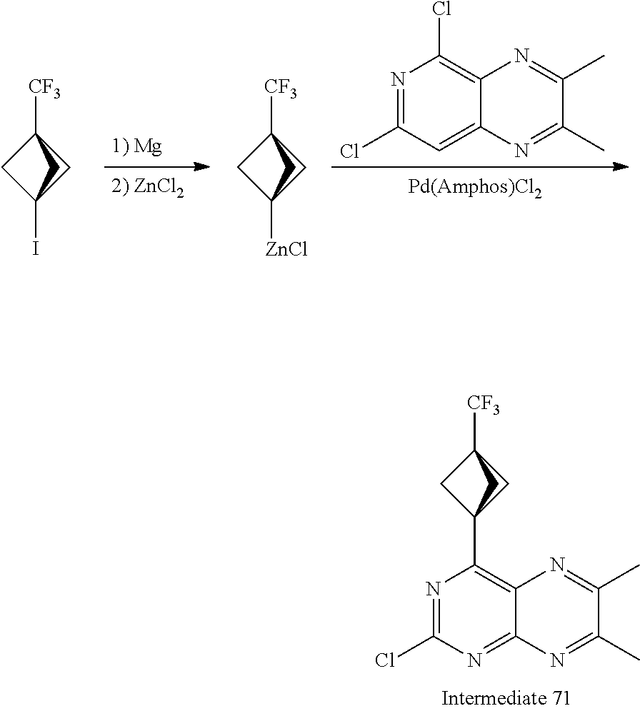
IC12CC([CF3])(C1)C2.C1(C)=NC2=CC(Cl)=NC(Cl)=C2N=C1C.[ZnCl]C12CC([CF3])(C1)C2.C1(C)=NC2=NC(Cl)=NC(C34CC([CF3])(C3)C4)=C2N=C1C
